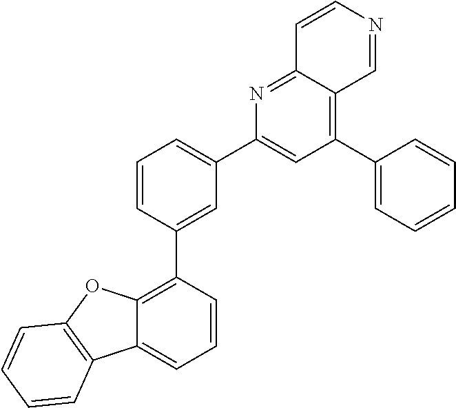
C1(C2=CC(C3=CC(C4=CC=CC=C4)=C4C(=N3)C=CN=C4)=CC=C2)=C2C(=CC=C1)C1=C(O2)C=CC=C1
